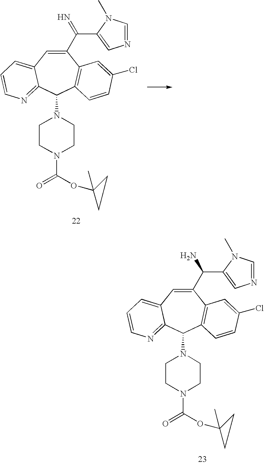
C1(C(N)C2=CN=CN2C)=CC2=CC=CN=C2C(N2CCN(C(=O)OC3(C)CC3)CC2)C2=C1C=C(Cl)C=C2.C1(C(=N)C2=CN=CN2C)=CC2=CC=CN=C2C(N2CCN(C(=O)OC3(C)CC3)CC2)C2=C1C=C(Cl)C=C2
